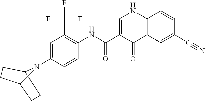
C12=C(C=C(C#N)C=C1)C(=O)C(C(NC1=C(C(F)(F)F)C=C(N3C4CCC3CC4)C=C1)=O)=CN2
